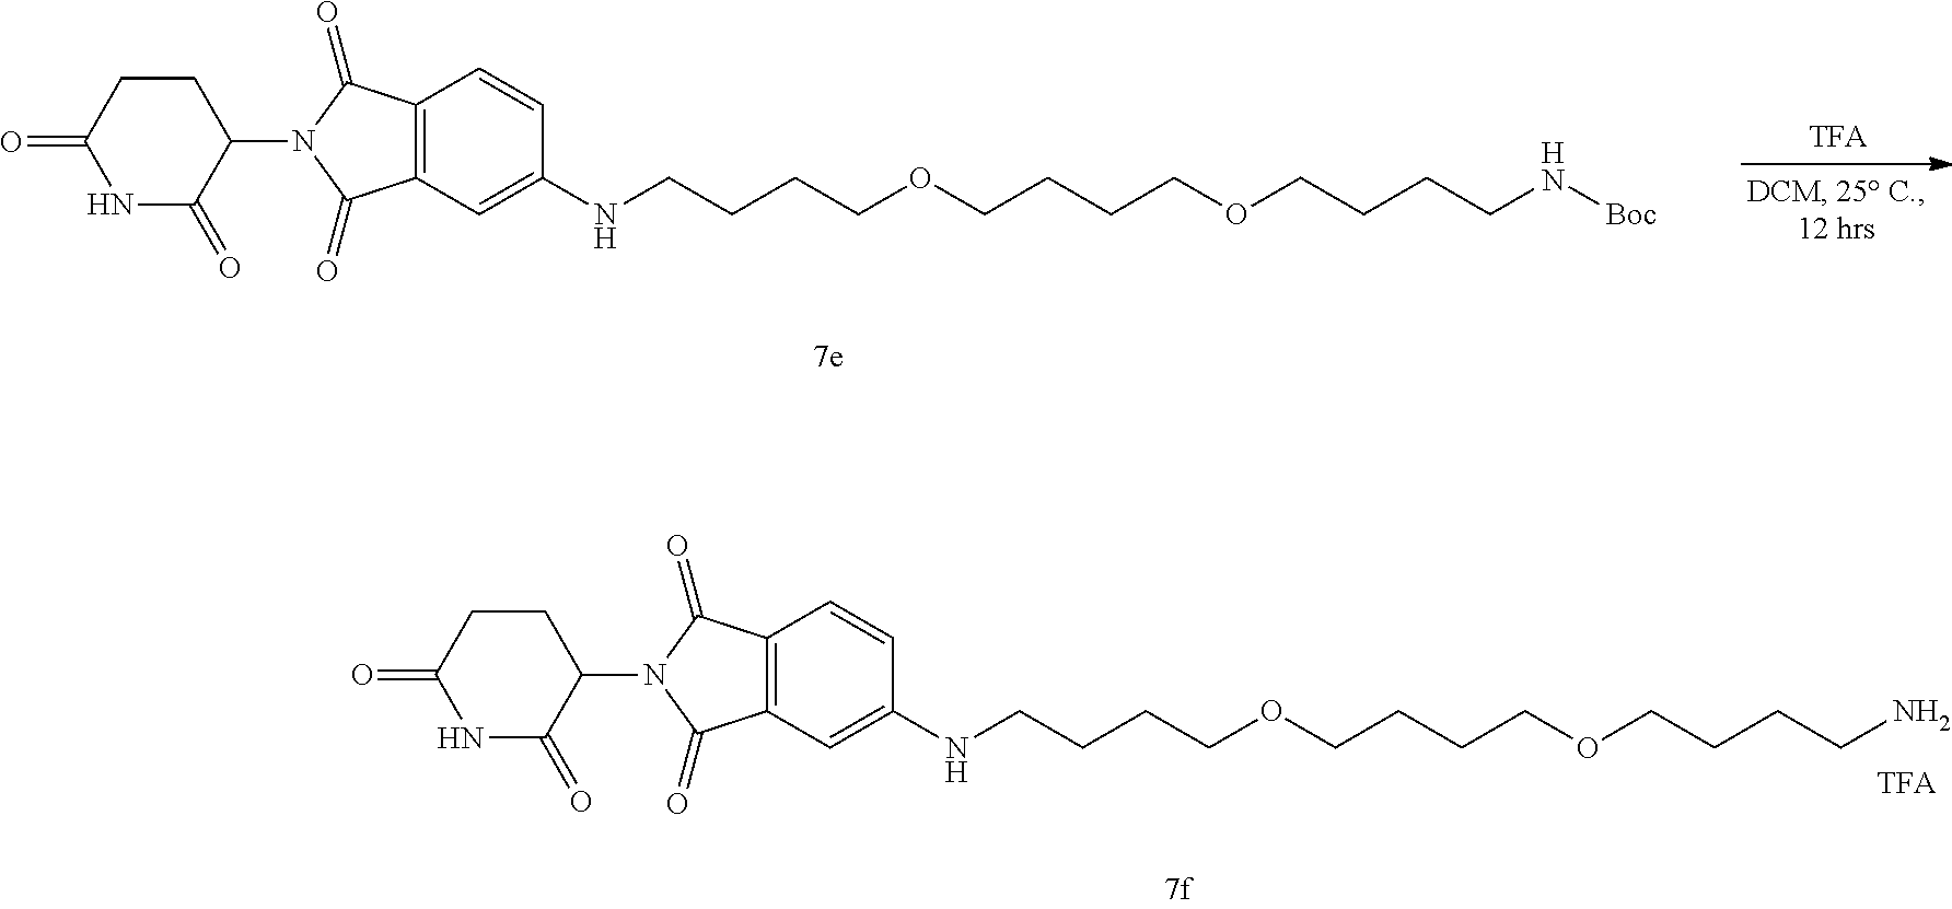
N1C(=O)C(N2C(=O)C3=C(C2=O)C=CC(NCCCCOCCCCOCCCCN)=C3)CCC1=O.[TFA].N1C(=O)C(N2C(=O)C3=C(C2=O)C=CC(NCCCCOCCCCOCCCCN[Boc])=C3)CCC1=O
